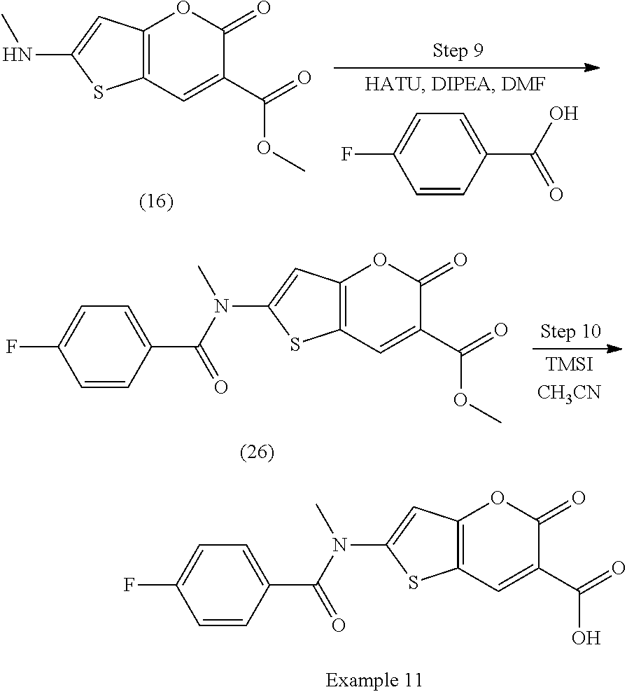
C12=C(C=C(C(=O)O)C(=O)O1)SC(N(C)C(C1=CC=C(F)C=C1)=O)=C2.C12=C(C=C(C(=O)OC)C(=O)O1)SC(NC)=C2.C1=C(C(=O)O)C=CC(F)=C1.C12=C(C=C(C(=O)OC)C(=O)O1)SC(N(C(C1=CC=C(F)C=C1)=O)C)=C2
